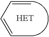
C(=CC=C)C
